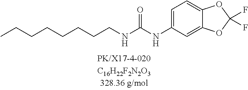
C(CCNC(NC1=CC=C2C(=C1)OC(F)(F)O2)=O)CCCCC
